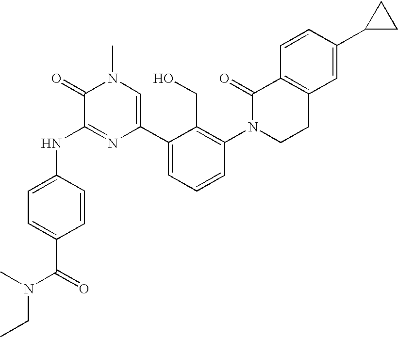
N(C1=NC(C2=CC=CC(N3CCC4=C(C3=O)C=CC(C3CC3)=C4)=C2CO)=CN(C)C1=O)C1=CC=C(C(=O)N(C)CC)C=C1
